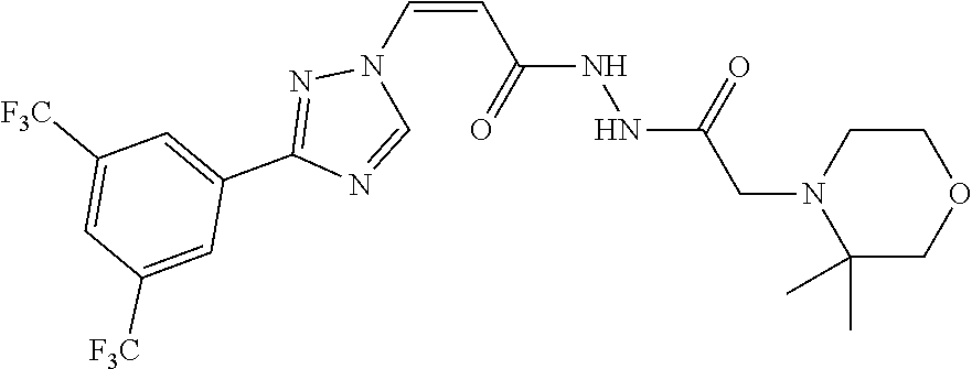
N1=CN(C=CC(NNC(CN2C(C)(C)COCC2)=O)=O)N=C1C1=CC([F3C])=CC([F3C])=C1
